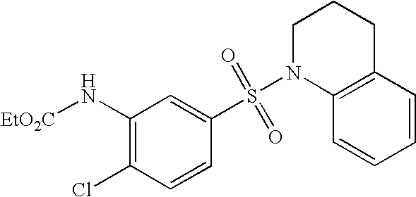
C1(N[EtO2C])=C(Cl)C=CC(S(N2C3=C(CCC2)C=CC=C3)(=O)=O)=C1
